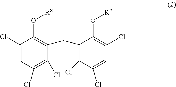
C1(Cl)=CC(Cl)=C(Cl)C(CC2=C(Cl)C(Cl)=CC(Cl)=C2O[R7])=C1O[R8]
